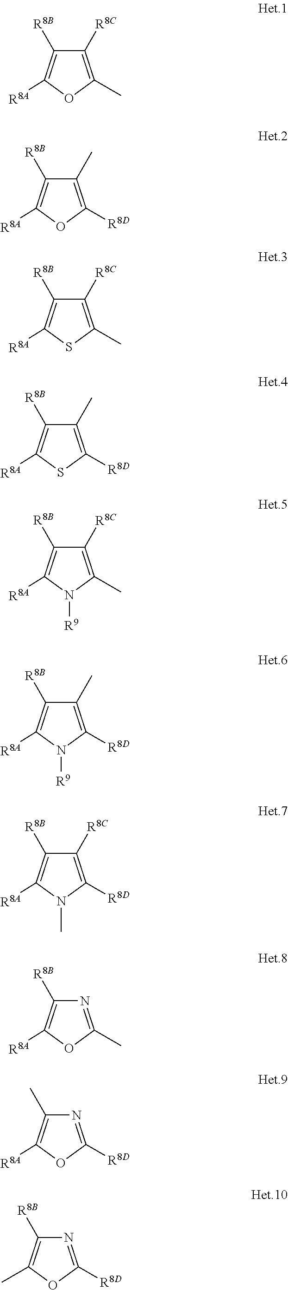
C1([R8C])=C(C)OC([R8A])=C1[R8B].C1(C)=C([R8D])OC([R8A])=C1[R8B].C1([R8C])=C(C)SC([R8A])=C1[R8B].C1(C)=C([R8D])SC([R8A])=C1[R8B].C1([R8C])=C(C)N([R9])C([R8A])=C1[R8B].C1(C)=C([R8D])N([R9])C([R8A])=C1[R8B].C1([R8C])=C([R8D])N(C)C([R8A])=C1[R8B].N1=C(C)OC([R8A])=C1[R8B].N1=C([R8D])OC([R8A])=C1C.N1=C([R8D])OC(C)=C1[R8B]
